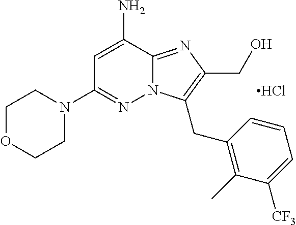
C1OCCN(C2=NN3C(=NC(CO)=C3CC3=C(C)C([CF3])=CC=C3)C(N)=C2)C1.Cl
